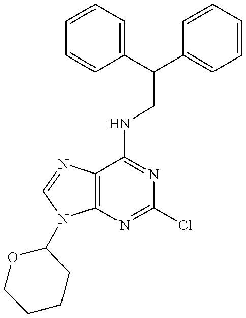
C12=C(N=CN1C1OCCCC1)C(NCC(C1=CC=CC=C1)C1=CC=CC=C1)=NC(Cl)=N2
